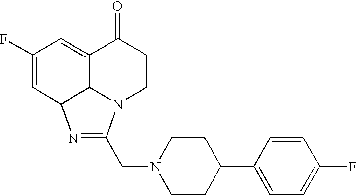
C1(F)=CC2N=C(CN3CCC(C4=CC=C(F)C=C4)CC3)N3CCC(=O)C(=C1)C23
